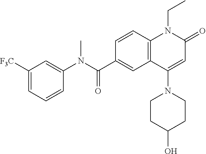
C1(N(C(C2=CC3=C(C=C2)N(CC)C(=O)C=C3N2CCC(O)CC2)=O)C)=CC([F3C])=CC=C1
